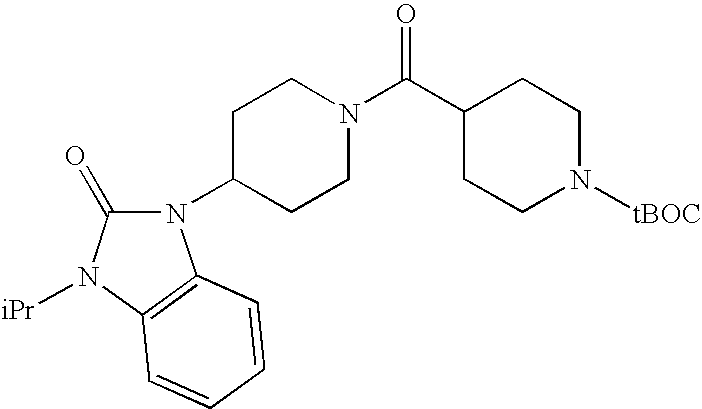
C1CC(C(N2CCC(N3C(=O)N([iPr])C4=C3C=CC=C4)CC2)=O)CCN1[tBOC]
